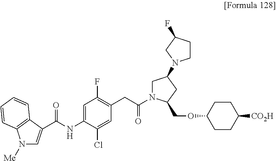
C1=C(C(NC2=CC(F)=C(CC(=O)N3CC(N4CCC(F)C4)CC3COC3CCC([CO2H])CC3)C=C2Cl)=O)C2=C(C=CC=C2)N1[Me]
